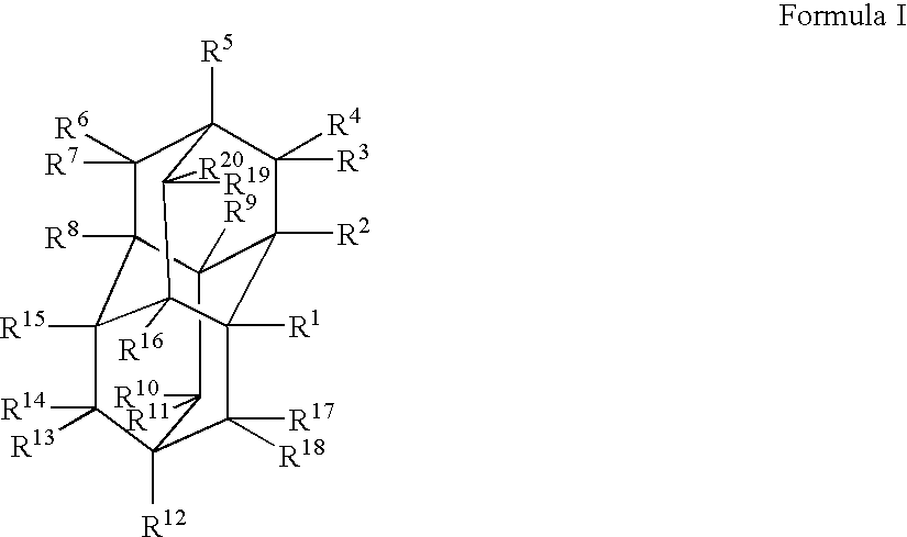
C1([R6])([R7])C2([R8])C3([R15])C([R14])([R13])C4([R12])C([R17])([R18])C5([R1])C([R2])(C([R4])([R3])C1([R5])C([R20])([R19])C53[R16])C2([R9])C4([R10])[R11]
